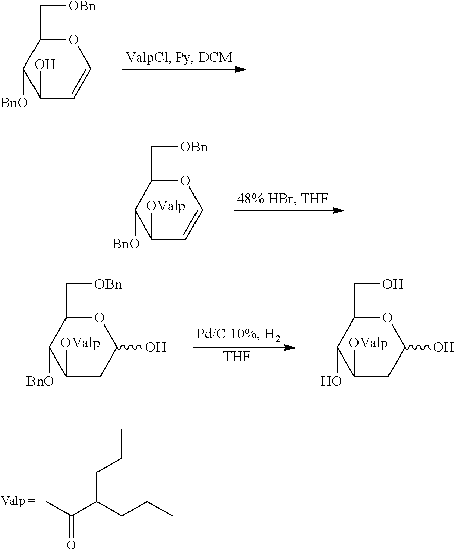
O1C(C[OBn])C([BnO])C([OValp])C=C1.O1C(C[OBn])C([BnO])C(O)C=C1.[THF].O1C(C[OBn])C([BnO])C([OValp])CC1O.O1C(CO)C(O)C([OValp])CC1O.CC(C(CCC)CCC)=O
